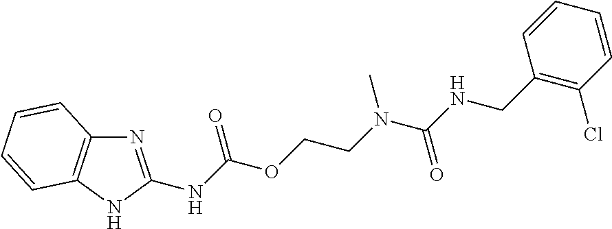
C1=CC(CNC(N(CCOC(NC2=NC3=C(N2)C=CC=C3)=O)C)=O)=C(Cl)C=C1
